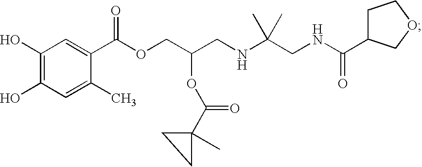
C1(O)=C(O)C=C(C)C(C(OCC(CNC(CNC(=O)C2CCOC2)(C)C)OC(C2(C)CC2)=O)=O)=C1
